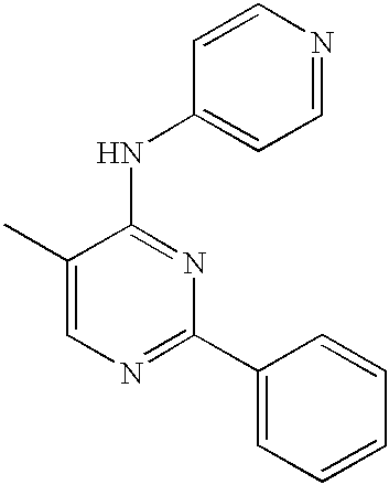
C1=C(C)C(NC2=CC=NC=C2)=NC(C2=CC=CC=C2)=N1
